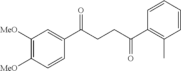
C1(C(CCC(C2=C(C)C=CC=C2)=O)=O)=CC([MeO])=C([MeO])C=C1
